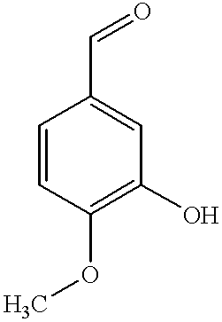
C1=CC(OC)=C(O)C=C1C=O
